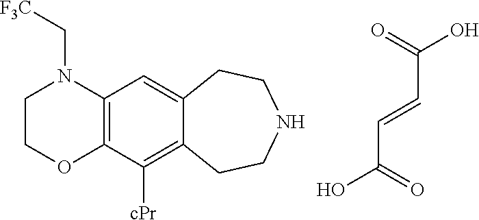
C12=C(C([cPr])=C3C(=C1)CCNCC3)OCCN2C[F3C].C(C=CC(O)=O)(=O)O
